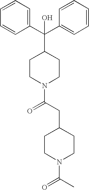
C1=CC=CC(C(C2=CC=CC=C2)(C2CCN(C(CC3CCN(C(C)=O)CC3)=O)CC2)O)=C1
